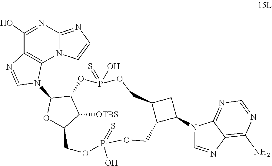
C12=NC=CN1C1=C(C(O)=N2)N=CN1C1OC2C([OTBS])C1OP(=S)(O)OCC1CC(N3C=NC4=C(N)N=CN=C34)C1COP(=S)(O)OC2
